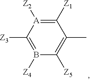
C1([Z3])=B([Z4])C([Z5])=C(C)C([Z1])=[A]1[Z2]
